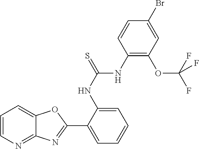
C1(NC(NC2=C(OC(F)(F)F)C=C(Br)C=C2)=S)=CC=CC=C1C1=NC2=NC=CC=C2O1
